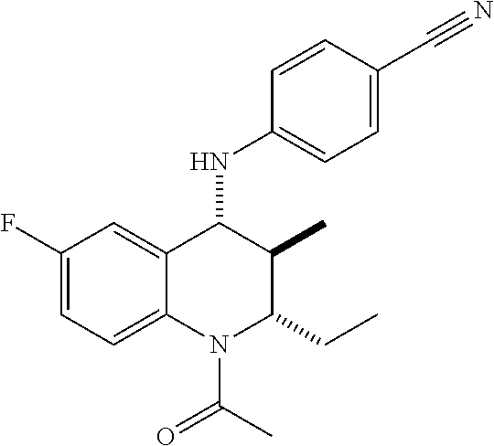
C1(F)=CC=C2C(=C1)C(NC1=CC=C(C#N)C=C1)C(C)C(CC)N2C(C)=O
